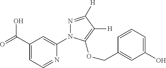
OC(C1=CC=NC(N2N=C([H])C([H])=C2OCC2=CC(O)=CC=C2)=C1)=O
